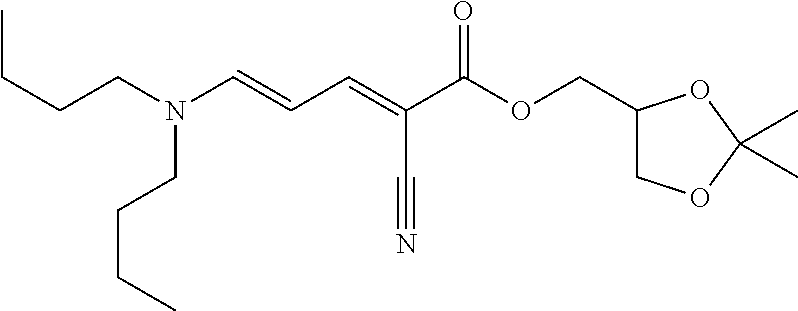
C(CN(CCCC)C=CC=C(C(OCC1COC(C)(C)O1)=O)C#N)CC
